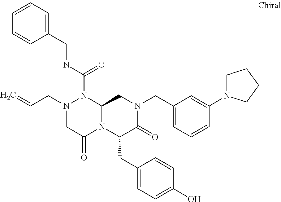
N(C(=O)N1N(CC=C)CC(=O)N2C1CN(CC1=CC=CC(N3CCCC3)=C1)C(=O)C2CC1=CC=C(O)C=C1)CC1=CC=CC=C1
